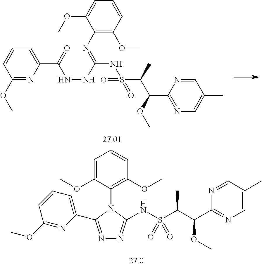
N1=C(C2=CC=CC(OC)=N2)N(C2=C(OC)C=CC=C2OC)C(NS(C(C(C2=NC=C(C)C=N2)OC)C)(=O)=O)=N1.C1=NC(C(OC)C(S(NC(NNC(C2=CC=CC(OC)=N2)=O)=NC2=C(OC)C=CC=C2OC)(=O)=O)C)=NC=C1C
